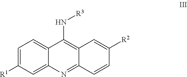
C1=C([R1])C=C2C(=C1)C(N[R3])=C1C(=N2)C=CC([R2])=C1
